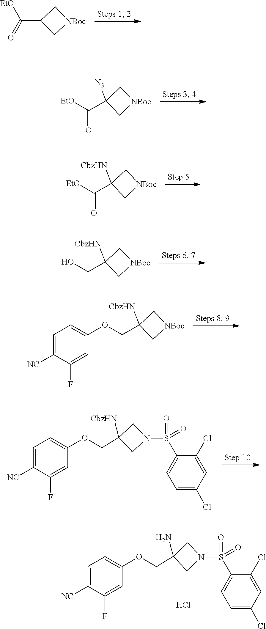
C1(C([EtO])=O)C[NBoc]C1.C1(C(=O)[EtO])([N3])C[NBoc]C1.C1(C(=O)[EtO])([CbzHN])C[NBoc]C1.C1(CO)([CbzHN])C[NBoc]C1.C1(COC2=CC=C([NC])C(F)=C2)([CbzHN])C[NBoc]C1.C1=C(OCC2([CbzHN])CN(S(C3=CC=C(Cl)C=C3Cl)(=O)=O)C2)C=C(F)C([NC])=C1.C1=C(OCC2(N)CN(S(C3=CC=C(Cl)C=C3Cl)(=O)=O)C2)C=C(F)C([NC])=C1.Cl
